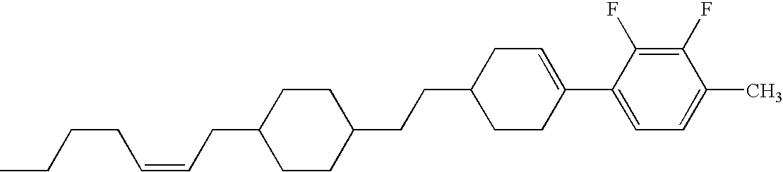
C1(F)=C(F)C(C2=CCC(CCC3CCC(CC=CCCCC)CC3)CC2)=CC=C1C
